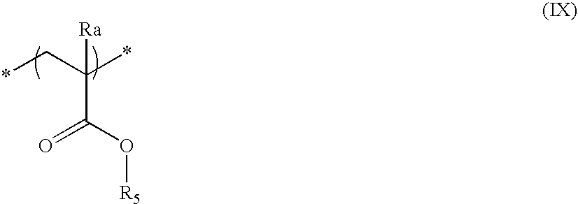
C(C(C*)(*)[Ra])(O[R5])=O
